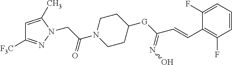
C1=C(C)N(CC(N2CCC([G]C(=NO)C=CC3=C(F)C=CC=C3F)CC2)=O)N=C1[F3C]
